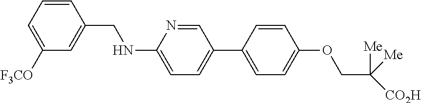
C1=CC(CNC2=CC=C(C3=CC=C(OCC([CO2H])([Me])[Me])C=C3)C=N2)=CC([F3CO])=C1
